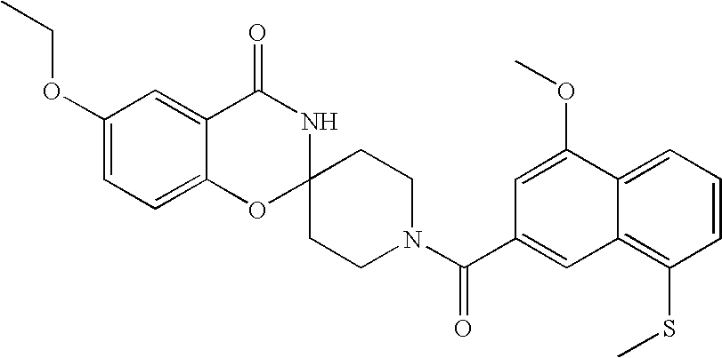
C1(OCC)=CC=C2C(=C1)C(=O)NC1(O2)CCN(C(=O)C2=CC3=C(SC)C=CC=C3C(OC)=C2)CC1
